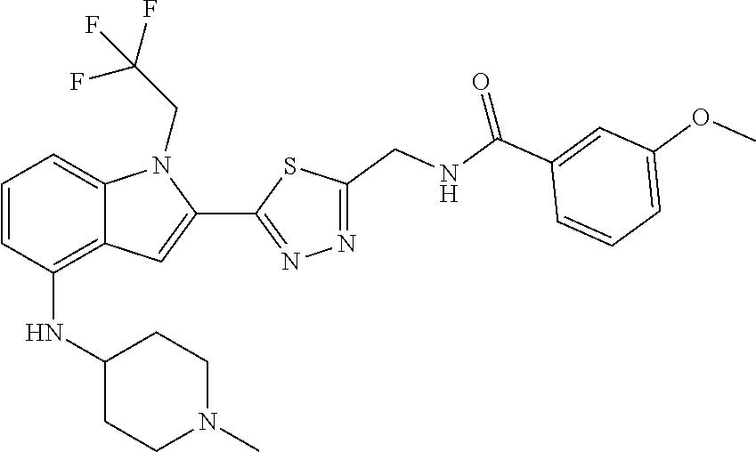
N1=C(C2=CC3=C(NC4CCN(C)CC4)C=CC=C3N2CC(F)(F)F)SC(CNC(C2=CC(OC)=CC=C2)=O)=N1
